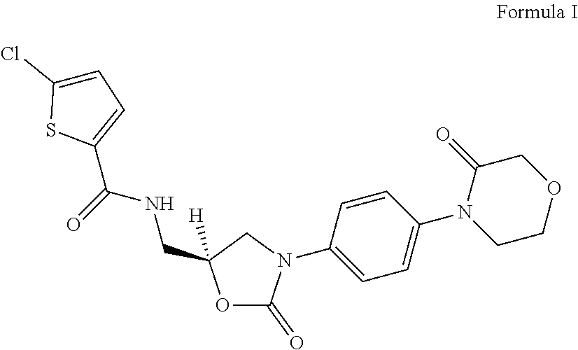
C1(N2C(=O)OC(CNC(=O)C3=CC=C(Cl)S3)([H])C2)=CC=C(N2CCOCC2=O)C=C1
